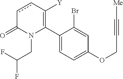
C1(C2=C([Y])ccC(=O)N2CC(F)F)=CC=C(OCC#C[Me])C=C1Br
